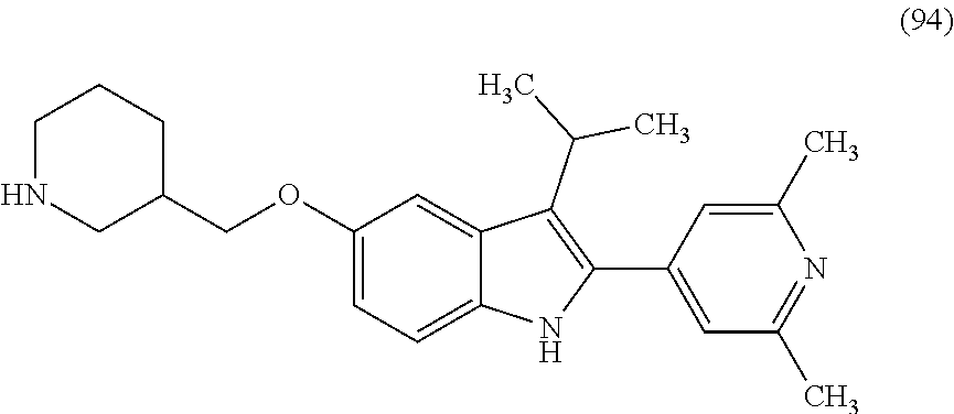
C1(OCC2CCCNC2)=CC=C2C(=C1)C(C(C)C)=C(C1=CC(C)=NC(C)=C1)N2
